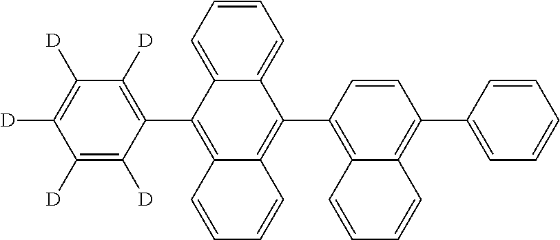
C1([D])=C([D])C([D])=C([D])C(C2=C3C(=C(C4=C5C(=C(C6=CC=CC=C6)C=C4)C=CC=C5)C4=CC=CC=C24)C=CC=C3)=C1[D]
